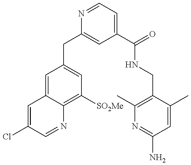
C1(CC2=CC(C(=O)NCC3=C(C)N=C(N)C=C3C)=CC=N2)=CC([SO2Me])=C2C(=C1)C=C(Cl)C=N2
